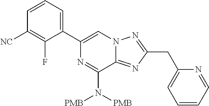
C1(C2=CN3C(=NC(CC4=CC=CC=N4)=N3)C(N([PMB])[PMB])=N2)=CC=CC([NC])=C1F
